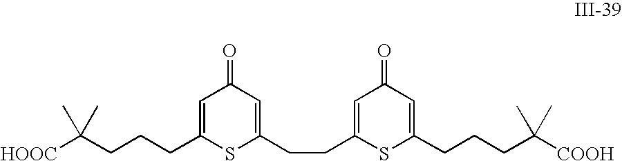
C(CCCC1=CC(=O)C=C(CCC2=CC(=O)C=C(CCCC([COOH])(C)C)S2)S1)([HOOC])(C)C
